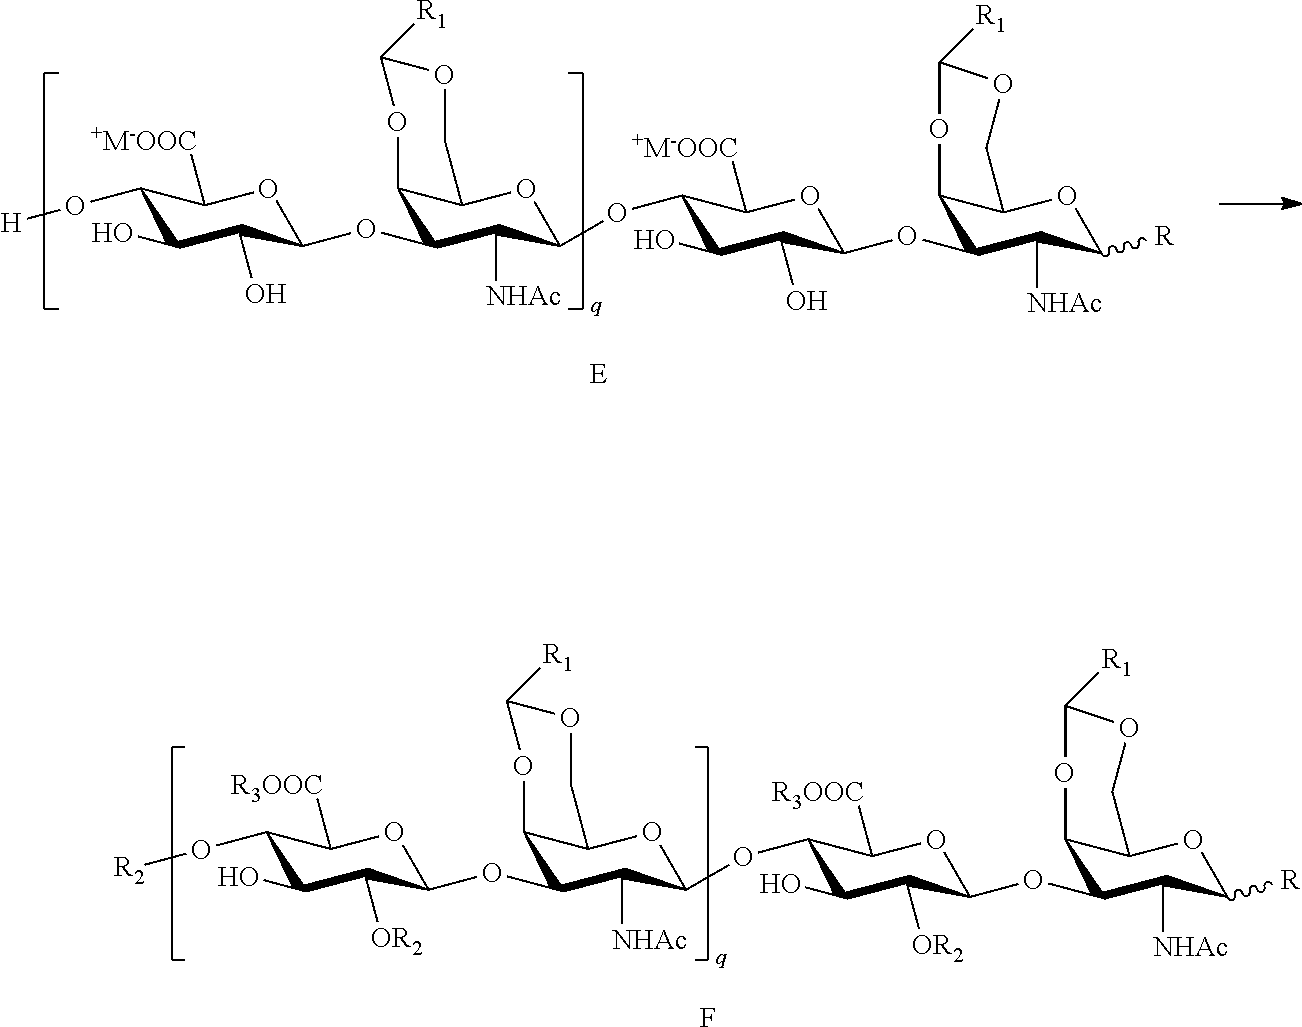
[E].C1(O[H])C(O)C(O)C(OC2C3C(OC(OC4C(O)C(O)C(OC5C6C(OC([R])C5[NHAc])COC([R1])O6)OC4[+M-OOC])C2[NHAc])COC([R1])O3)OC1[+M-OOC].F.C1(O[R2])C(O)C([OR2])C(OC2C3C(OC(OC4C(O)C([OR2])C(OC5C6C(OC([R])C5[NHAc])COC([R1])O6)OC4[R3OOC])C2[NHAc])COC([R1])O3)OC1[R3OOC]
